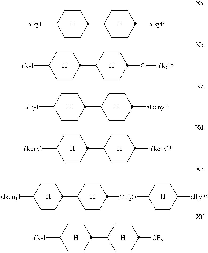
[alkyl]C1CCC(C2CCC([alkyl*])CC2)CC1.[alkyl]C1CCC(C2CCC(O[alkyl*])CC2)CC1.[alkyl]C1CCC(C2CCC([alkenyl*])CC2)CC1.C1CC(C2CCC([alkenyl*])CC2)CCC1[alkenyl].C1CC(C2CCC([CH2O]C3CCC([alkyl*])CC3)CC2)CCC1[alkenyl].C1CC(C2CCC([CF3])CC2)CCC1[alkyl]
